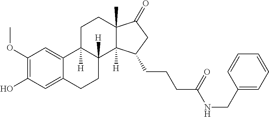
C1(OC)=C(O)C=C2C(=C1)C1([H])C([H])(CC2)C2([H])C(C)(CC1)C(=O)CC2CCCC(=O)NCC1=CC=CC=C1
